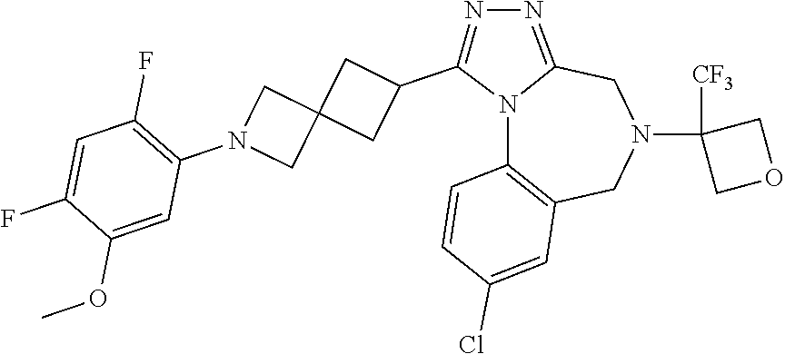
N12C3=C(CN(C4([CF3])COC4)CC1=NN=C2C1CC2(C1)CN(C1=C(F)C=C(F)C(OC)=C1)C2)C=C(Cl)C=C3
